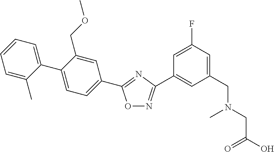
C1(C2=CC=C(C3=NC(C4=CC(CN(CC(O)=O)C)=CC(F)=C4)=NO3)C=C2COC)=CC=CC=C1C
